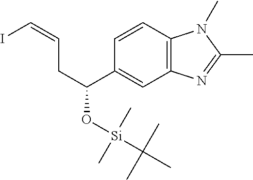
IC=CCC(C1=CC2=C(C=C1)N(C)C(C)=N2)O[Si](C(C)(C)C)(C)C
